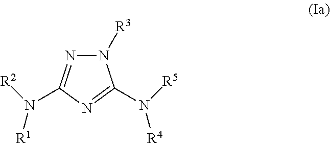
N1([R3])N=C(N([R2])[R1])N=C1N([R5])[R4]
